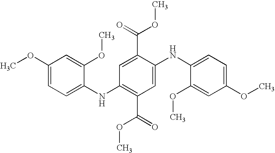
C1(OC)=CC=C(NC2=C(C(=O)OC)C=C(NC3=CC=C(OC)C=C3OC)C(C(=O)OC)=C2)C(OC)=C1
